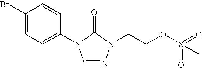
C1(Br)=CC=C(N2C=NN(CCOS(=O)(=O)C)C2=O)C=C1
